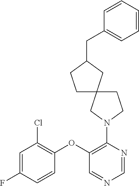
C1(OC2=C(N3CC4(CC3)CCC(CC3=CC=CC=C3)C4)N=CN=C2)=C(Cl)C=C(F)C=C1
